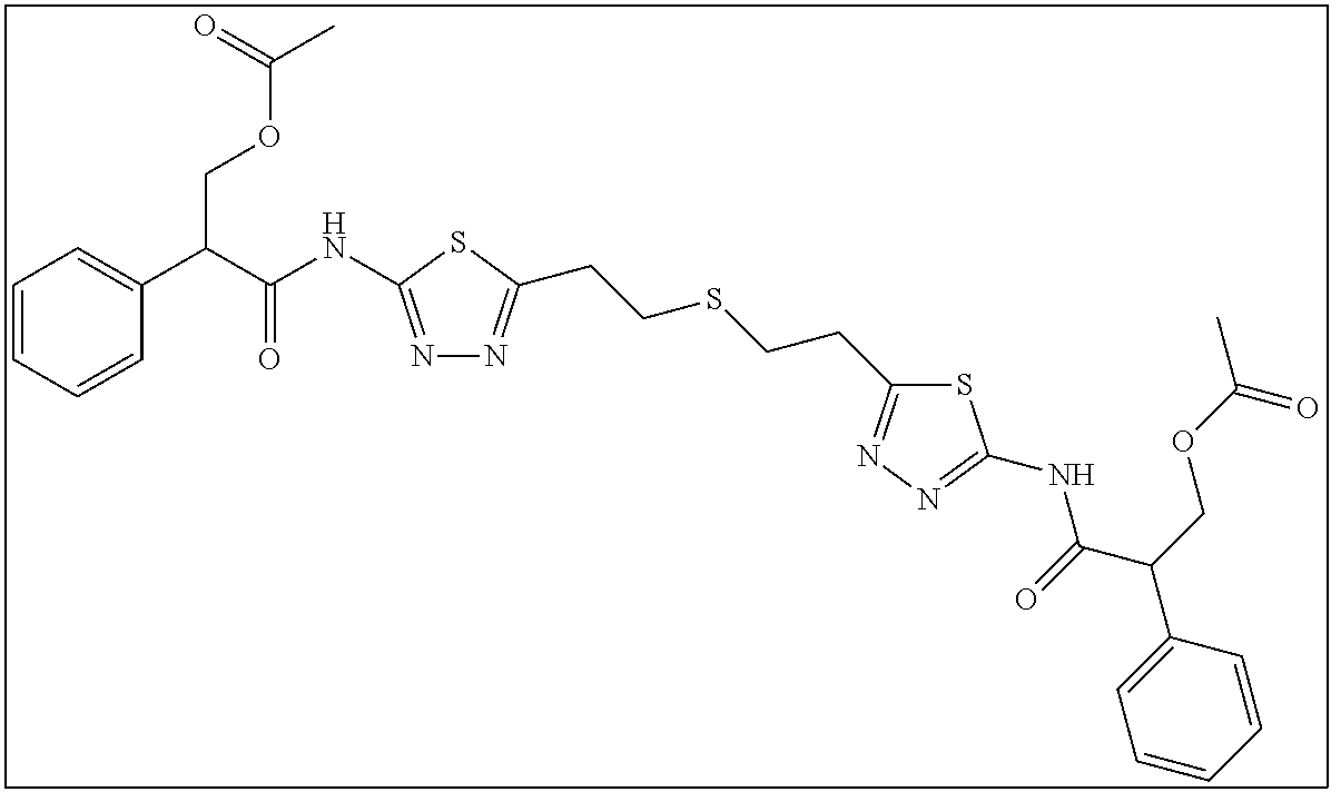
N1=C(NC(C(C2=CC=CC=C2)COC(C)=O)=O)SC(CCSCCC2=NN=C(NC(C(COC(C)=O)C3=CC=CC=C3)=O)S2)=N1
